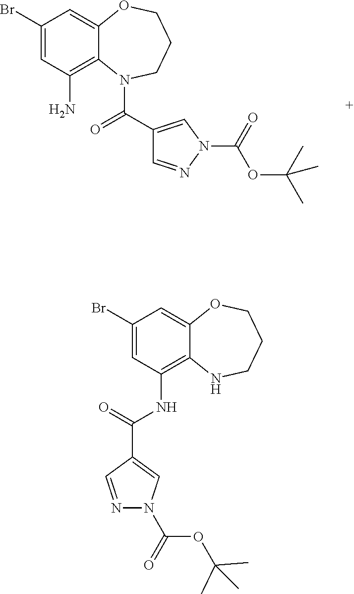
C1(Br)=CC(N)=C2C(=C1)OCCCN2C(C1=CN(C(=O)OC(C)(C)C)N=C1)=O.C1(Br)=CC(NC(C2=CN(C(=O)OC(C)(C)C)N=C2)=O)=C2C(=C1)OCCCN2
